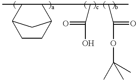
C12CCC(C(C(C(O)=O)C(C(OC(C)(C)C)=O)C)C1C)C2
